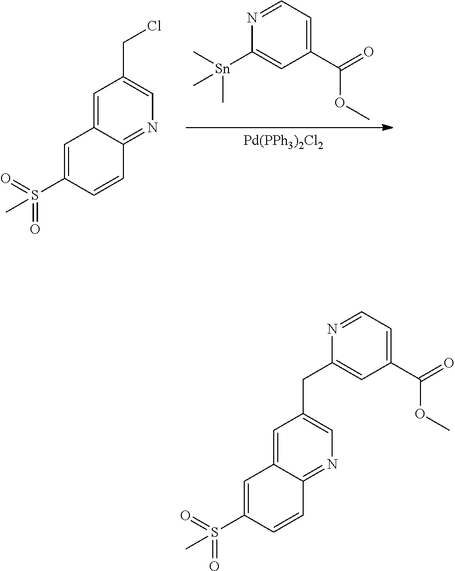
[Pd(PPh3)2Cl2].C1([Sn](C)(C)C)=CC(C(=O)OC)=CC=N1.C1=C2C(=NC=C1CCl)C=CC(S(=O)(=O)C)=C2.C1=C2C(=NC=C1CC1=CC(C(=O)OC)=CC=N1)C=CC(S(=O)(=O)C)=C2
